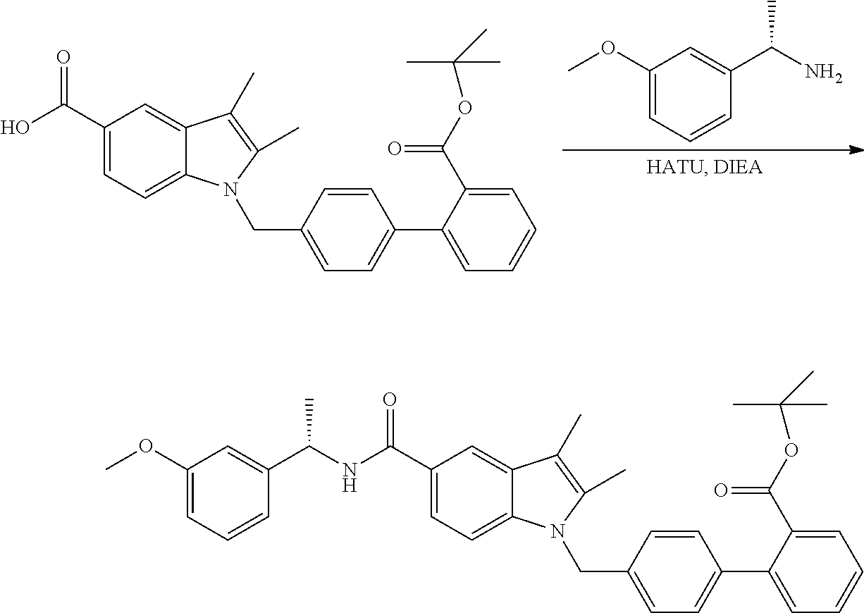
C1(OC)=CC=CC(C(C)N)=C1.OC(C1=CC=C2C(=C1)C(C)=C(C)N2CC1=CC=C(C2=CC=CC=C2C(OC(C)(C)C)=O)C=C1)=O.C1(OC)=CC=CC(C(NC(C2=CC=C3C(=C2)C(C)=C(C)N3CC2=CC=C(C3=CC=CC=C3C(OC(C)(C)C)=O)C=C2)=O)C)=C1
